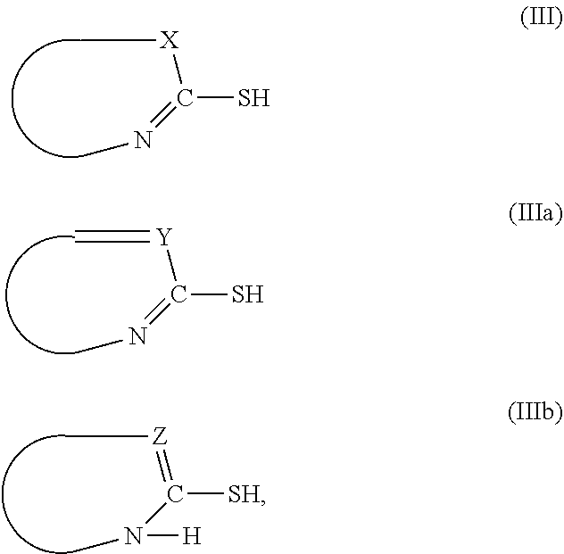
SC([X]C)=NC.SC([Y]=C)=NC.[SH]C(=[Z]C)N(C)[H]
